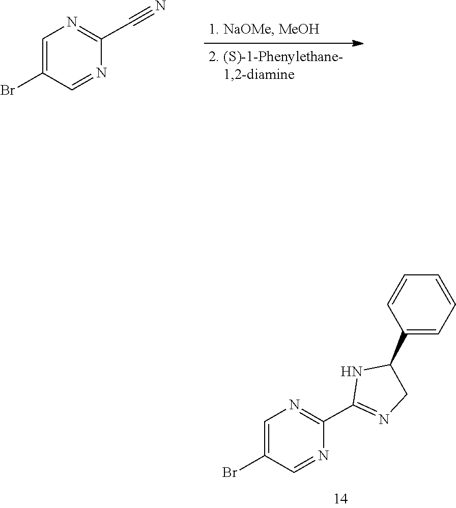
C1(C2=NCC(C3=CC=CC=C3)N2)=NC=C(Br)C=N1.N1=C(C#N)N=CC(Br)=C1
